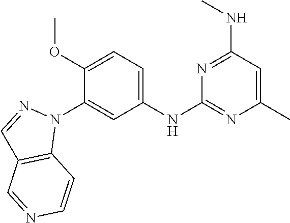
C1(NC2=NC(C)=CC(NC)=N2)=CC=C(OC)C(N2N=CC3=C2C=CN=C3)=C1
